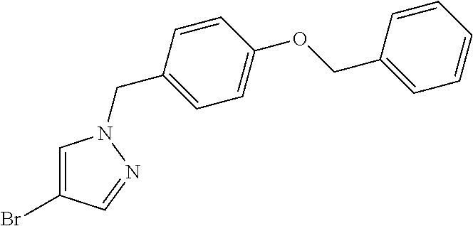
BrC1=CN(CC2=CC=C(OCC3=CC=CC=C3)C=C2)N=C1
